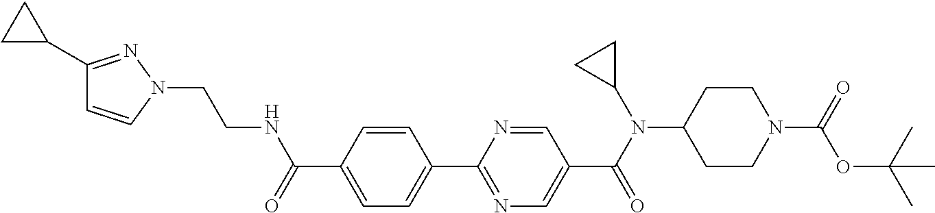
C1(C(=O)NCCN2N=C(C3CC3)C=C2)=CC=C(C2=NC=C(C(N(C3CC3)C3CCN(C(=O)OC(C)(C)C)CC3)=O)C=N2)C=C1
